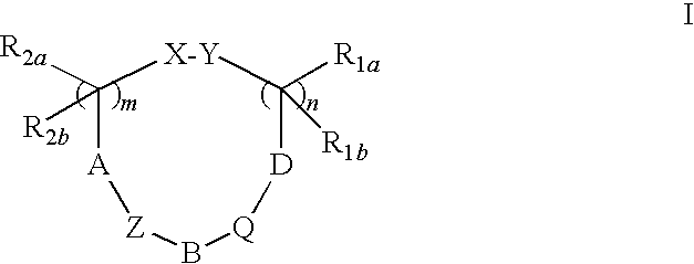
[X-Y]1C([R2a])([R2b])[A][Z]B[Q][D]C1([R1a])[R1b]
